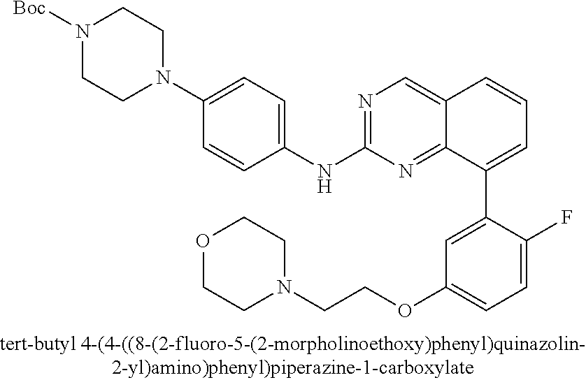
N1=C(NC2=CC=C(N3CCN([Boc])CC3)C=C2)N=C2C(=C1)C=CC=C2C1=CC(OCCN2CCOCC2)=CC=C1F
